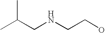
CC(CNCCO)C
